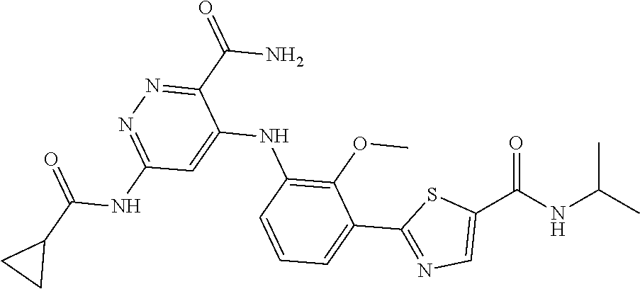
C1=C(C2=NC=C(C(NC(C)C)=O)S2)C(OC)=C(NC2=CC(NC(C3CC3)=O)=NN=C2C(N)=O)C=C1
